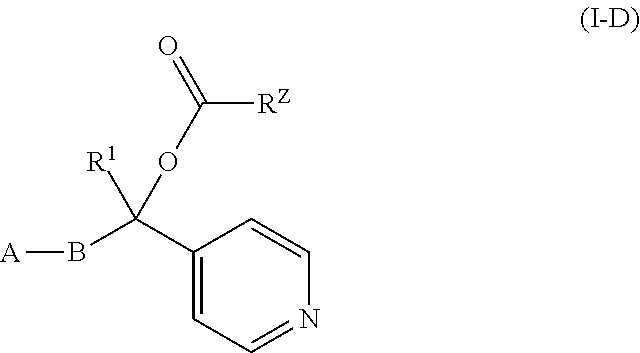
C1(C(B[A])([R1])OC(=O)[RZ])=CC=NC=C1
